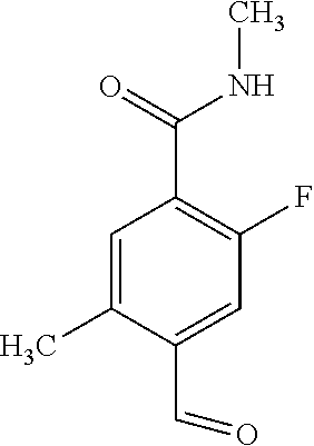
C1=C(C)C(C=O)=CC(F)=C1C(=O)NC
